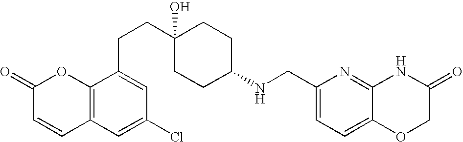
C12=C(C=C(Cl)C=C1CCC1(O)CCC(NCC3=CC=C4C(=N3)NC(=O)CO4)CC1)C=CC(=O)O2
